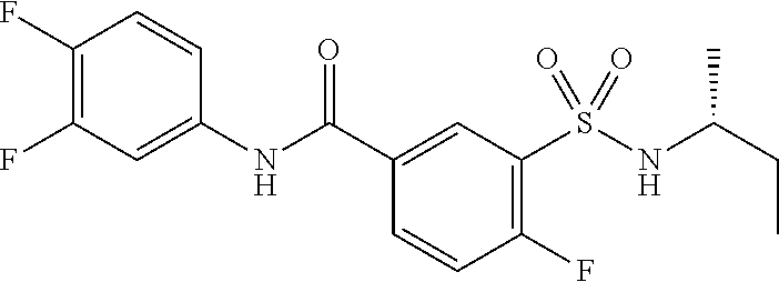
C1(F)=C(F)C=C(NC(C2=CC(S(=O)(=O)NC(CC)C)=C(F)C=C2)=O)C=C1
